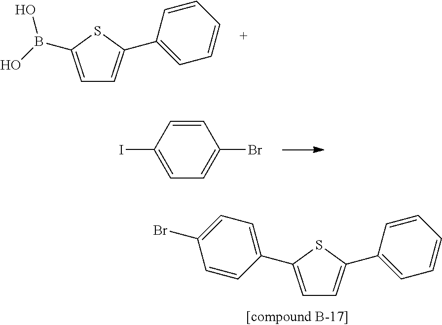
C1=C(B(O)O)SC(C2=CC=CC=C2)=C1.C1(I)=CC=C(Br)C=C1.C1=C(C2=CC=C(Br)C=C2)SC(C2=CC=CC=C2)=C1
